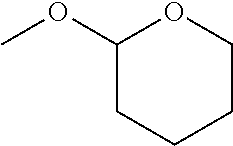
C1(OC)CCCCO1
